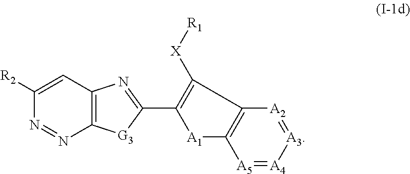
[A5]1=[A4][A3]=[A2]C2=C1[A1]C(C1=NC3=C([G3]1)N=NC([R2])=C3)=C2[X][R1]
